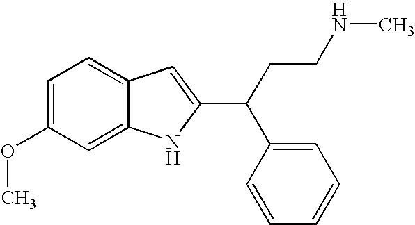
C1=C(OC)C=C2C(=C1)C=C(C(C1=CC=CC=C1)CCNC)N2
